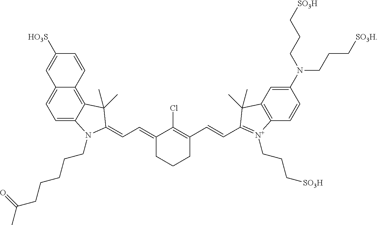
C1=CC2=C3C(=CC=C2C=C1[HO3S])N(CCCCCC(C)=O)C(=CC=C1CCCC(C=CC2=[N+](CCC[SO3H])C4=C(C=C(N(CCC[SO3H])CCC[SO3H])C=C4)C2(C)C)=C1Cl)C3(C)C
